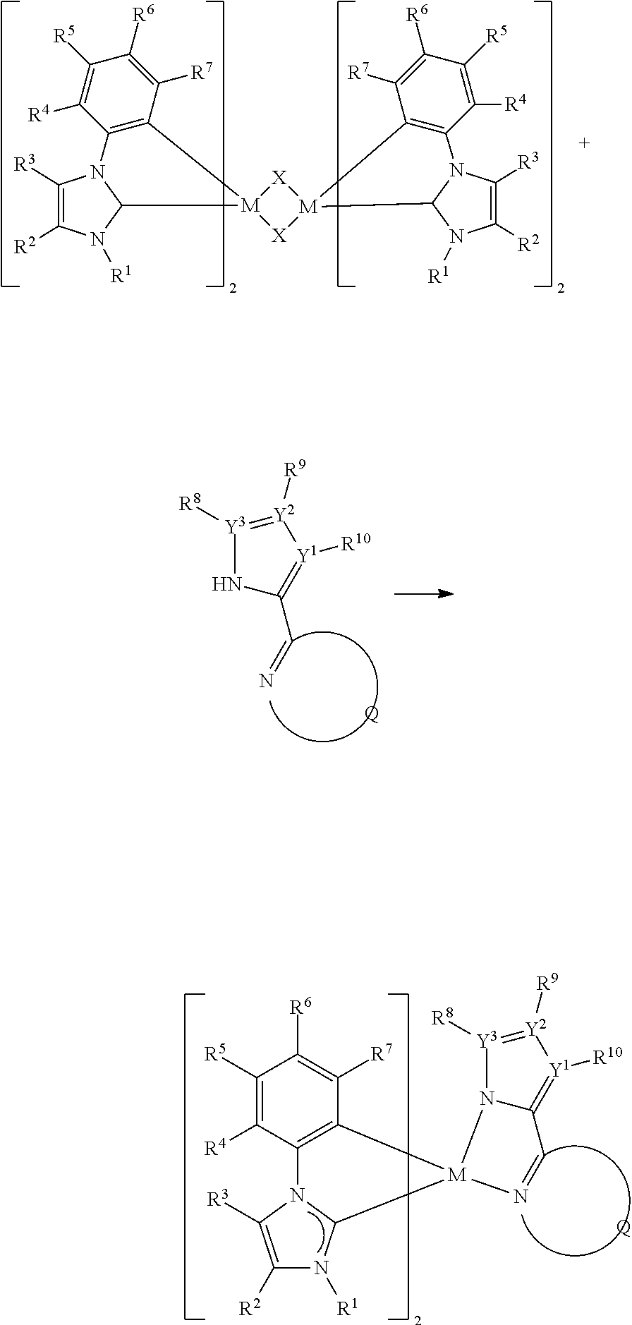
C1([R3])=C([R2])N([R1])C2N1C1=C(C([R7])=C([R6])C([R5])=C1[R4])[M]21[X][M]2([X]1)C1N([R1])C([R2])=C([R3])N1C1=C2C([R7])=C([R6])C([R5])=C1[R4].C(=N)C1=[Y1]([R10])[Y2]([R9])=[Y3]([R8])N1.[Q].C1([R5])=C([R4])C2=C(C([R7])=C1[R6])[M]1(C3N([R1])C([R2])=C([R3])N23)N=CC2=[Y1]([R10])[Y2]([R9])=[Y3]([R8])N21.[Q]
